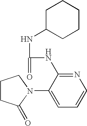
C1CC(=O)N(C2=CC=CN=C2NC(=O)NC2CCCCC2)C1
